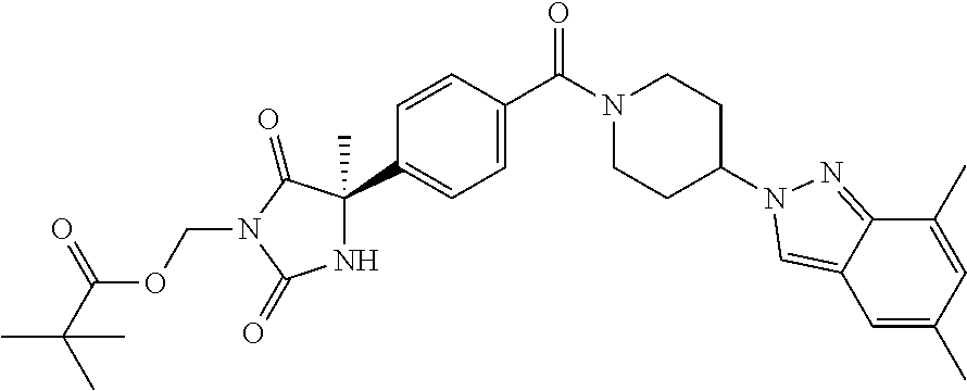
C1=CC(C(N2CCC(N3N=C4C(C)=CC(C)=CC4=C3)CC2)=O)=CC=C1C1(C)NC(=O)N(COC(C(C)(C)C)=O)C1=O
